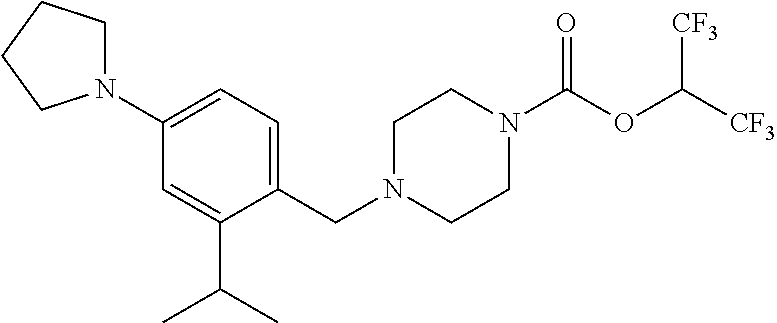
C1(CN2CCN(C(OC([CF3])[CF3])=O)CC2)=CC=C(N2CCCC2)C=C1C(C)C
